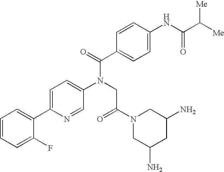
C1=C(C2=CC=CC=C2F)N=CC(N(CC(=O)N2CC(N)CC(N)C2)C(C2=CC=C(NC(C([Me])[Me])=O)C=C2)=O)=C1
